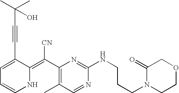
C1=C(C#CC(C)(C)O)C(=C(C2=C(C)C=NC(NCCCN3CCOCC3=O)=N2)[CN])NC=C1
